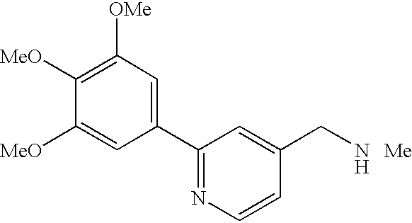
C1(C2=NC=CC(CN)=C2)=CC([OMe])=C([MeO])C([MeO])=C1
